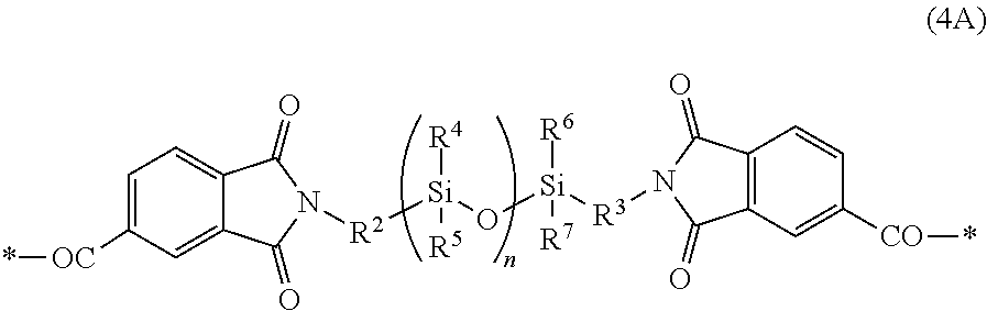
*[OC]C1=CC=C2C(=C1)C(=O)N([R2][Si]([R4])(O[Si]([R3]N1C(=O)C3=C(C1=O)C=CC([CO]*)=C3)([R6])[R7])[R5])C2=O
